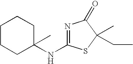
N1=C(NC2(C)CCCCC2)SC(C)(CC)C1=O
